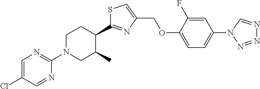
C1(C2=NC(COC3=CC=C(N4C=NN=N4)C=C3F)=CS2)CCN(C2=NC=C(Cl)C=N2)CC1C
